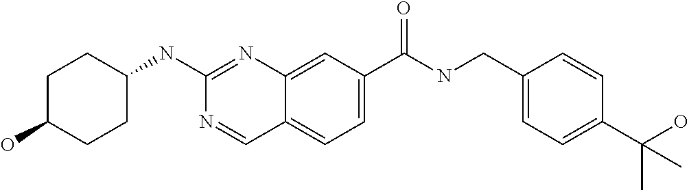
C1(O)CCC(NC2=NC3=CC(C(NCC4=CC=C(C(O)(C)C)C=C4)=O)=CC=C3C=N2)CC1
